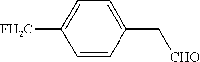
C1=CC(C[CHO])=CC=C1[FH2C]
